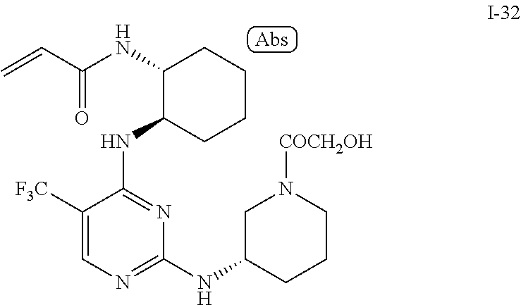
C1CCC(NC(C=C)=O)C(NC2=NC(NC3CN([COCH2OH])CCC3)=NC=C2[F3C])C1
